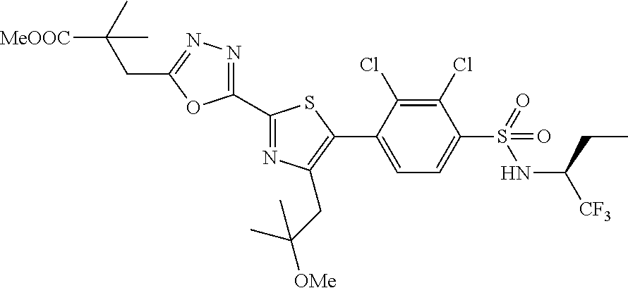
C1(C2=NN=C(CC([MeOOC])(C)C)O2)=NC(CC([OMe])(C)C)=C(C2=CC=C(S(=O)(NC([CF3])CC)=O)C(Cl)=C2Cl)S1
